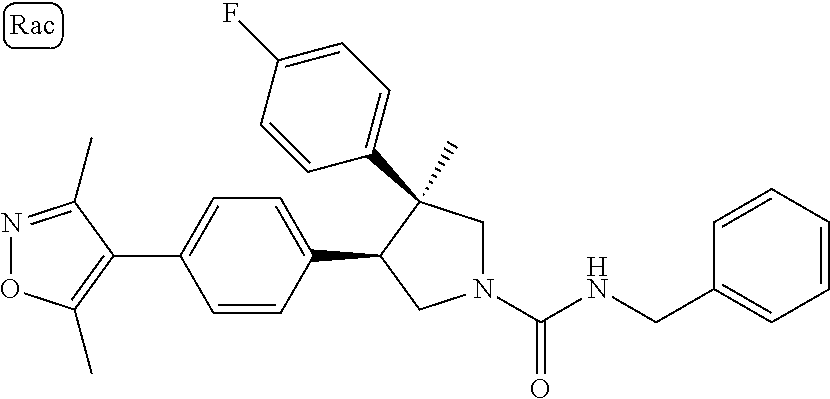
C1(C2=CC=C(C3CN(C(NCC4=CC=CC=C4)=O)CC3(C)C3=CC=C(F)C=C3)C=C2)=C(C)ON=C1C
